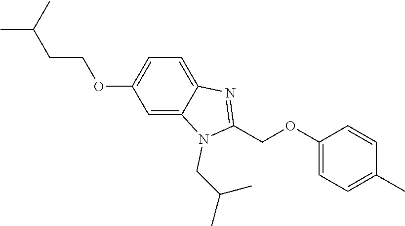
CC(C)CCOC1=CC=C2C(=C1)N(CC(C)C)C(COC1=CC=C(C)C=C1)=N2
